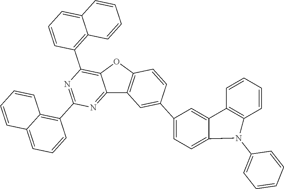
C12=NC(C3=C4C(=CC=C3)C=CC=C4)=NC(C3=C4C(=CC=C3)C=CC=C4)=C1OC1=C2C=C(C2=CC=C3C(=C2)C2=C(C=CC=C2)N3C2=CC=CC=C2)C=C1
